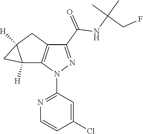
C12([H])C3=C(CC1([H])C2)C(C(=O)NC(CF)(C)C)=NN3C1=NC=CC(Cl)=C1
